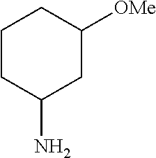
C1CC(N)CC([OMe])C1
